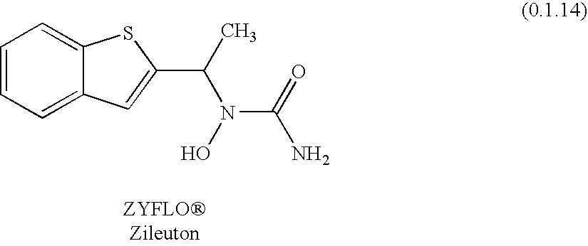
C1=CC=C2C(=C1)SC(C(C)N(O)C(=O)N)=C2
